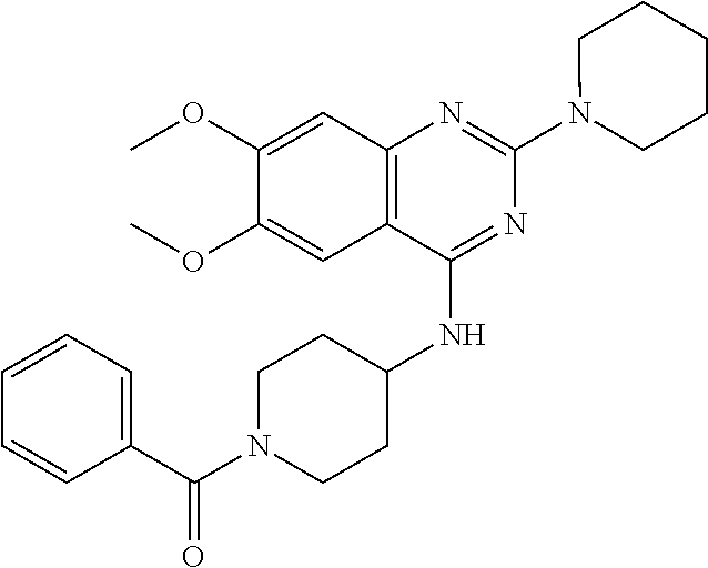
C12=C(C(NC3CCN(C(=O)C4=CC=CC=C4)CC3)=NC(N3CCCCC3)=N1)C=C(OC)C(OC)=C2
